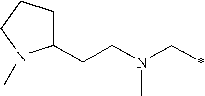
C1(CCN(C*)C)CCCN1C
